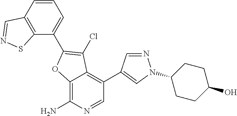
C12=C(N)N=CC(C3=CN(C4CCC(O)CC4)N=C3)=C1C(Cl)=C(C1=CC=CC3=C1SN=C3)O2
